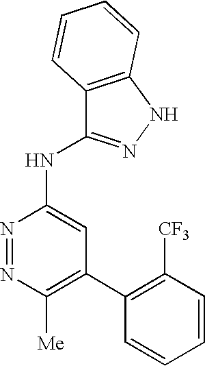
C1([Me])=C(C2=C([CF3])C=CC=C2)C=C(NC2=NNC3=C2C=CC=C3)N=N1
